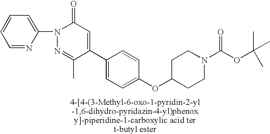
C1=NC(N2N=C(C)C(C3=CC=C(OC4CCN(C(=O)OC(C)(C)C)CC4)C=C3)=CC2=O)=CC=C1
